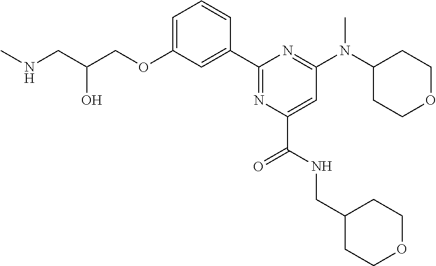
C1=C(OCC(CNC)O)C=C(C2=NC(C(NCC3CCOCC3)=O)=CC(N(C3CCOCC3)C)=N2)C=C1
